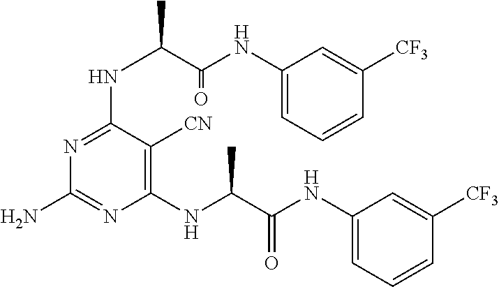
N1=C(NC(C)C(NC2=CC=CC([CF3])=C2)=O)C([CN])=C(NC(C(NC2=CC=CC([CF3])=C2)=O)C)N=C1N
